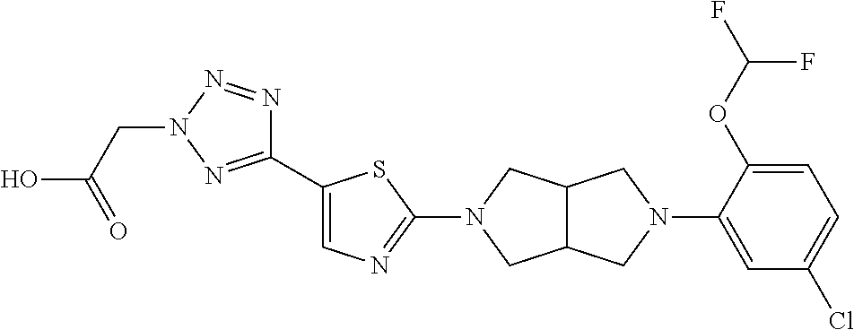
C1(C2=CN=C(N3CC4C(C3)CN(C3=CC(Cl)=CC=C3OC(F)F)C4)S2)=NN(CC(O)=O)N=N1
